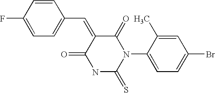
C1(C=C2C(=O)N(C3=CC=C(Br)C=C3C)C(=S)NC2=O)=CC=C(F)C=C1
